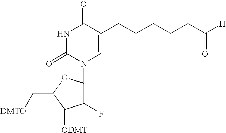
N1C(=O)N(C2C(F)C([ODMT])C(C[DMTO])O2)C=C(CCCCCC([H])=O)C1=O
